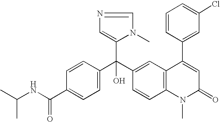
C1=C(C(NC(C)C)=O)C=CC(C(C2=CC3=C(C=C2)N(C)C(=O)C=C3C2=CC(Cl)=CC=C2)(C2=CN=CN2C)O)=C1
